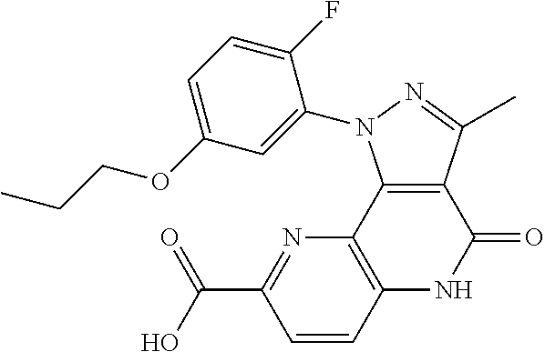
C1=CC2=C(N=C1C(O)=O)C1=C(C(=O)N2)C(C)=NN1C1=CC(OCCC)=CC=C1F
